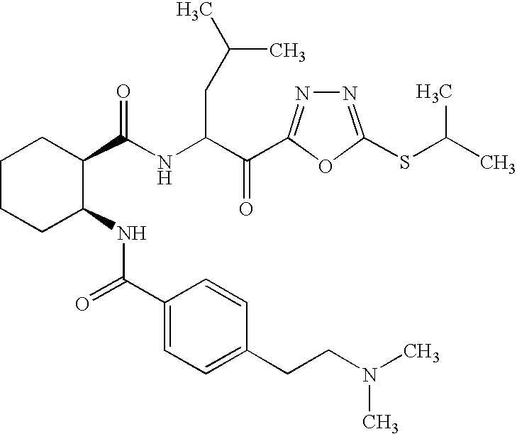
C(NC(C(=O)C1=NN=C(SC(C)C)O1)CC(C)C)(=O)C1CCCCC1NC(=O)C1=CC=C(CCN(C)C)C=C1
